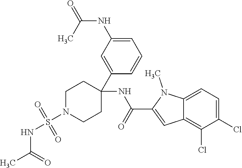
C1=C(NC(=O)C)C=C(C2(NC(C3=CC4=C(Cl)C(Cl)=CC=C4N3C)=O)CCN(S(NC(C)=O)(=O)=O)CC2)C=C1
